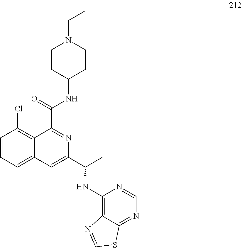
C1=CC=C2C(=C1Cl)C(C(=O)NC1CCN(CC)CC1)=NC(C(C)NC1=C3C(=NC=N1)SC=N3)=C2
